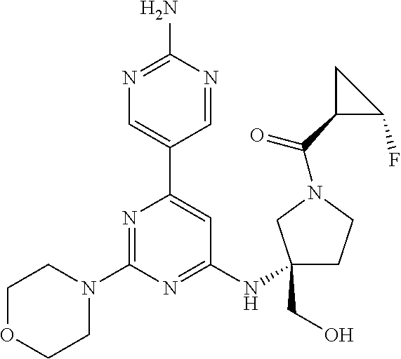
N1=C(N)N=CC(C2=CC(NC3(CO)CCN(C(C4CC4F)=O)C3)=NC(N3CCOCC3)=N2)=C1
